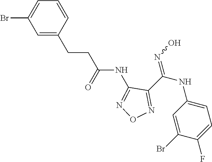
C(NC1=NON=C1C(NC1=CC=C(F)C(Br)=C1)=NO)(=O)CCC1=CC(Br)=CC=C1
